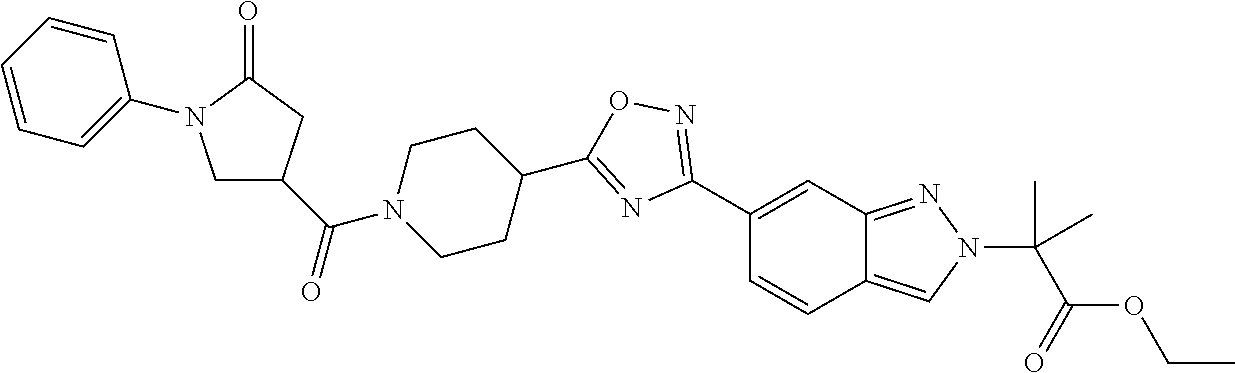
C1(C2=NOC(C3CCN(C(C4CN(C5=CC=CC=C5)C(=O)C4)=O)CC3)=N2)=CC2=NN(C(C(OCC)=O)(C)C)C=C2C=C1
